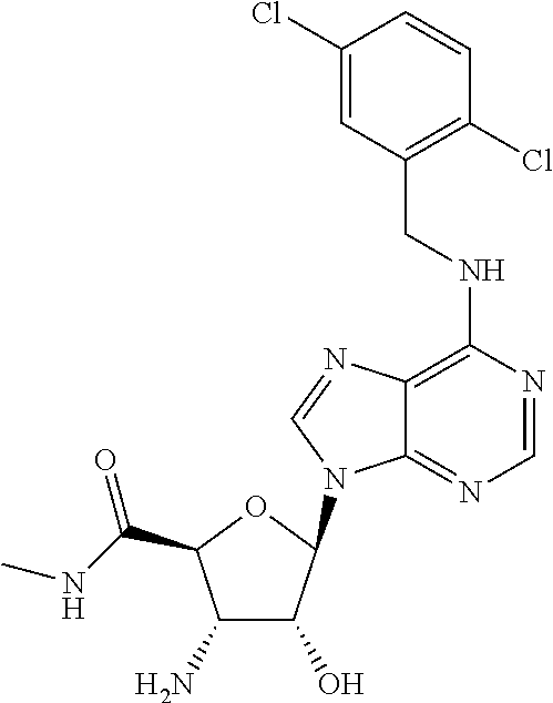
C12=C(NCC3=C(Cl)C=CC(Cl)=C3)N=CN=C1N(C1C(O)C(N)C(C(NC)=O)O1)C=N2
